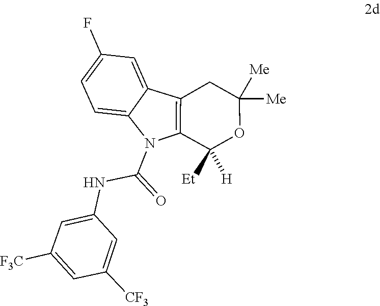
C1([Et])([H])OC([Me])([Me])CC2=C1N(C(NC1=CC([F3C])=CC([CF3])=C1)=O)C1=CC=C(F)C=C21
